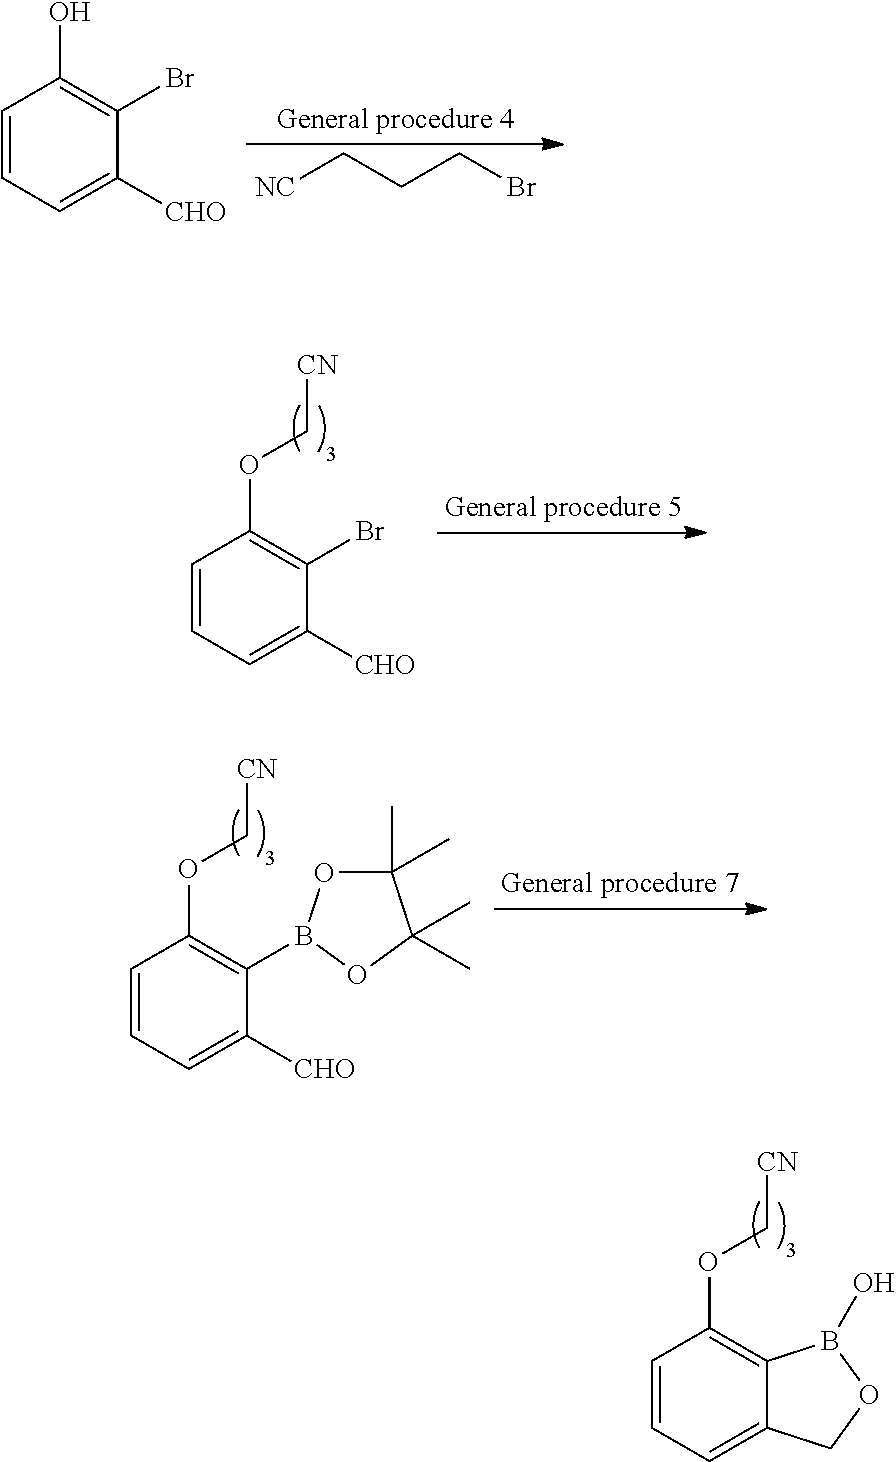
[NC]CCCBr.C1=CC=C([CHO])C(Br)=C1O.C1=CC=C([CHO])C(Br)=C1OC[CN].C1=CC=C([CHO])C(B2OC(C)(C)C(C)(C)O2)=C1OC[CN].C1=CC=C2C(=C1OC[CN])B(O)OC2
